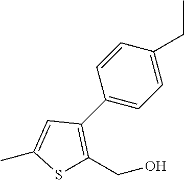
C1=C(C)SC(CO)=C1C1=CC=C(CC)C=C1
